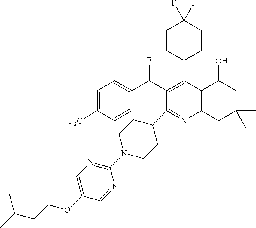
FC(C1=C(C2CCC(F)(F)CC2)C2=C(N=C1C1CCN(C3=NC=C(OCCC(C)C)C=N3)CC1)CC(C)(C)CC2O)C1=CC=C([F3C])C=C1
